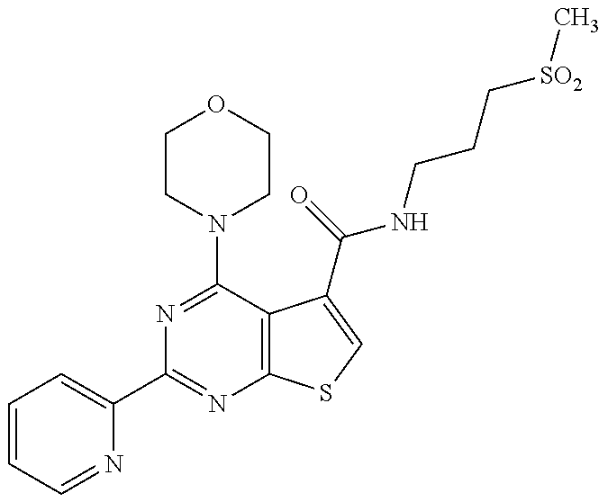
C1=CC=NC(C2=NC3=C(C(N4CCOCC4)=N2)C(C(NCCC[SO2]C)=O)=CS3)=C1
